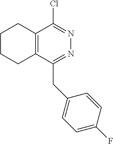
C12=C(C(CC3=CC=C(F)C=C3)=NN=C1Cl)CCCC2
